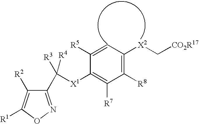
C1(C([X1]C2=C([R7])C([R8])=C([X2]C[CO2R17])C=C2[R5])([R3])[R4])=NOC([R1])=C1[R2]
